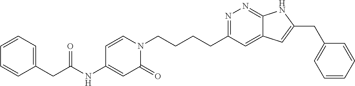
C(CCN1C=CC(NC(CC2=CC=CC=C2)=O)=CC1=O)CC1=NN=C2C(=C1)C=C(CC1=CC=CC=C1)N2
